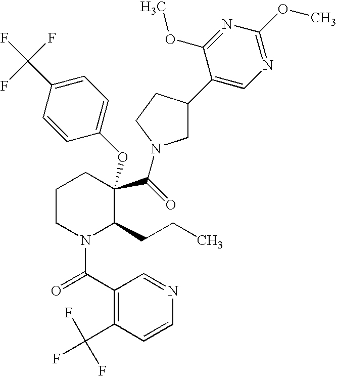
C1(C(=O)N2C(CCC)C(C(=O)N3CC(C4=CN=C(OC)N=C4OC)CC3)(OC3=CC=C(C(F)(F)F)C=C3)CCC2)=C(C(F)(F)F)C=CN=C1
